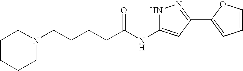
C(CCCC(NC1=CC(C2=CC=CO2)=NN1)=O)N1CCCCC1
